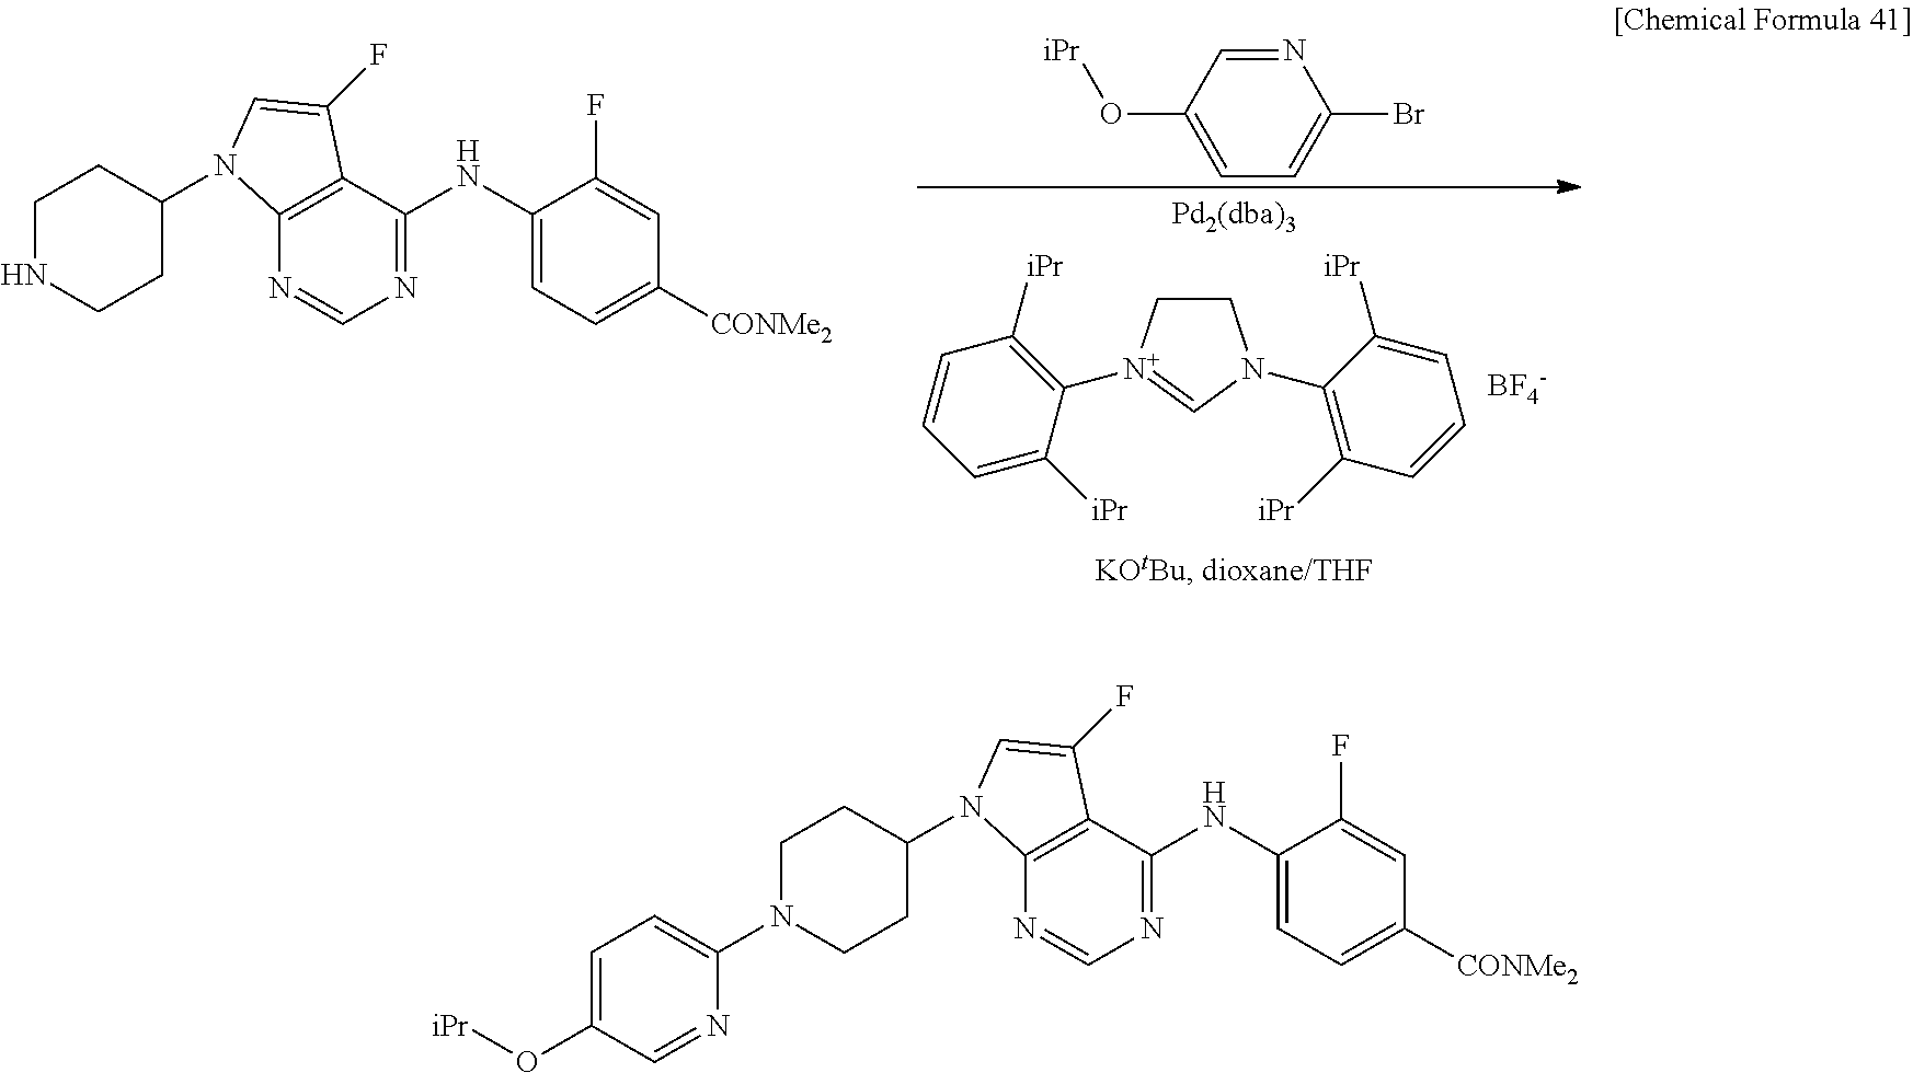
C1C[N+](C2=C([iPr])C=CC=C2[iPr])=CN1C1=C([iPr])C=CC=C1[iPr].[BF4-].N1=CC(O[iPr])=CC=C1Br.N1=C(NC2=CC=C([CONMe2])C=C2F)C2=C(N=C1)N(C1CCNCC1)C=C2F.N1=C(NC2=CC=C([CONMe2])C=C2F)C2=C(N=C1)N(C1CCN(C3=CC=C(O[iPr])C=N3)CC1)C=C2F
